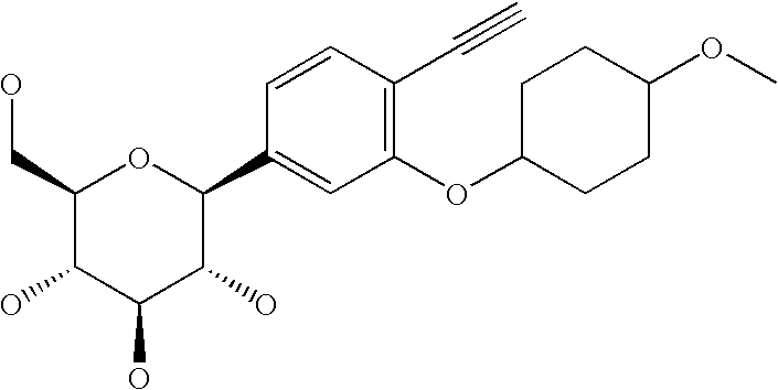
C1(CO)C(O)C(O)C(O)C(C2=CC(OC3CCC(OC)CC3)=C(C#C)C=C2)O1
